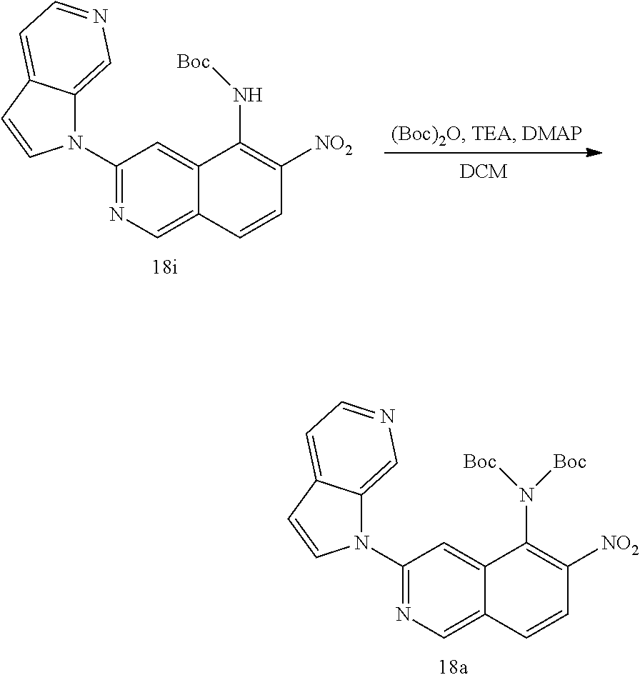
C1(N2C3=CN=CC=C3C=C2)=NC=C2C(=C1)C(N([Boc])[Boc])=C([NO2])C=C2.C1(N2C3=CN=CC=C3C=C2)=NC=C2C(=C1)C(N[Boc])=C([NO2])C=C2
